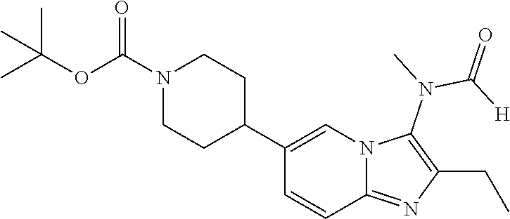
C1(C2=CN3C(=NC(CC)=C3N(C)C([H])=O)C=C2)CCN(C(OC(C)(C)C)=O)CC1
